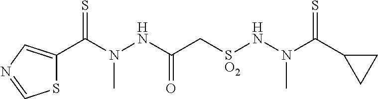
C1(C(N(N[SO2]CC(NN(C(C2=CN=CS2)=S)C)=O)C)=S)CC1
